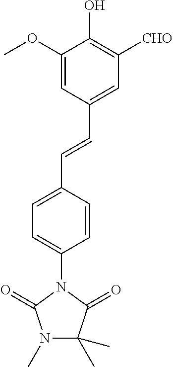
C1=C(OC)C(O)=C([CHO])C=C1C=CC1=CC=C(N2C(=O)N(C)C(C)(C)C2=O)C=C1
